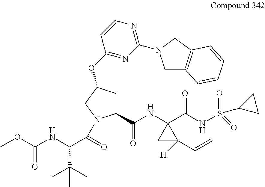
C1C(OC2=NC(N3CC4=C(C3)C=CC=C4)=NC=C2)CN(C(C(NC(OC)=O)C(C)(C)C)=O)C1C(NC1(C(NS(C2CC2)(=O)=O)=O)CC1([H])C=C)=O
